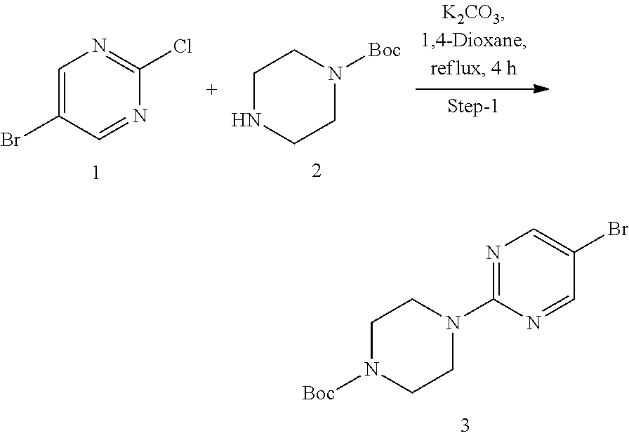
C1=C(Br)C=NC(Cl)=N1.C1NCCN([Boc])C1.N1=C(N2CCN([Boc])CC2)N=CC(Br)=C1
